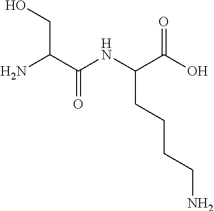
C(CC(NC(C(N)CO)=O)C(O)=O)CCN
